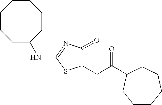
C1(C)(CC(=O)C2CCCCCC2)C(=O)N=C(NC2CCCCCCC2)S1
